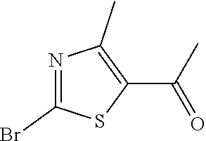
N1=C(Br)SC(C(C)=O)=C1C
